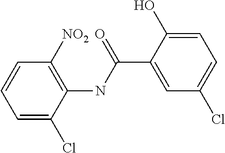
C1=C(Cl)C(NC(C2=CC(Cl)=CC=C2O)=O)=C([NO2])C=C1
